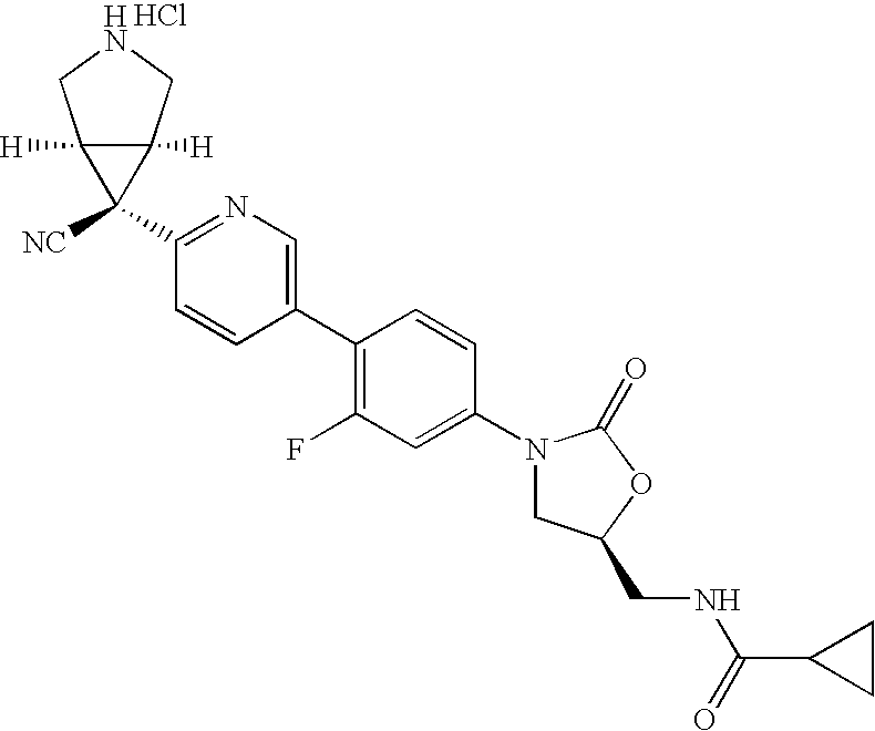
C1(N2CC(CNC(C3CC3)=O)OC2=O)=CC(F)=C(C2=CN=C(C3([NC])C4([H])C3([H])CNC4)C=C2)C=C1.Cl
